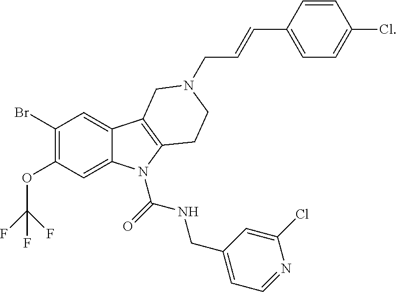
O(C1=C(Br)C=C2C(=C1)N(C(=O)NCC1=CC=NC(Cl)=C1)C1=C2CN(CC=CC2=CC=C(Cl)C=C2)CC1)C(F)(F)F
